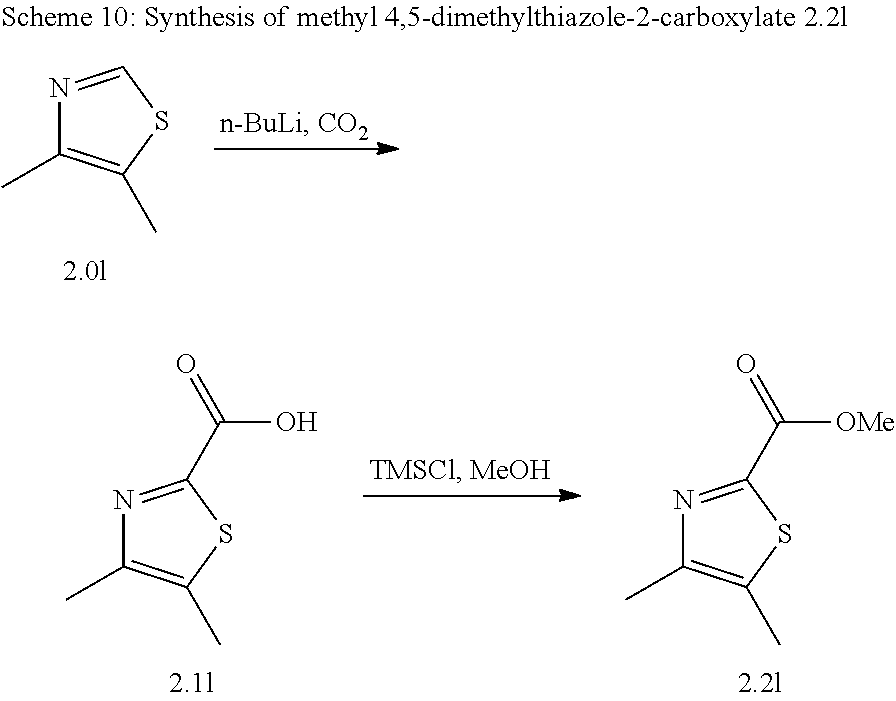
N1=CSC(C)=C1C.C(=O)(O)C1=NC(C)=C(C)S1.C(=O)([OMe])C1=NC(C)=C(C)S1
